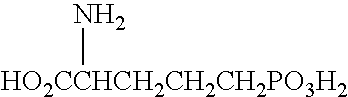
N[HO2CCHCH2CH2CH2PO3H2]
